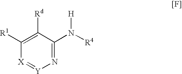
C1([R1])=C([Rd])C(N([R4])[H])=N[Y]=[X]1
